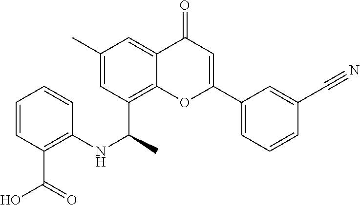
C(#N)C1=CC(C2=CC(=O)C3=CC(C)=CC(C(NC4=C(C(O)=O)C=CC=C4)C)=C3O2)=CC=C1
